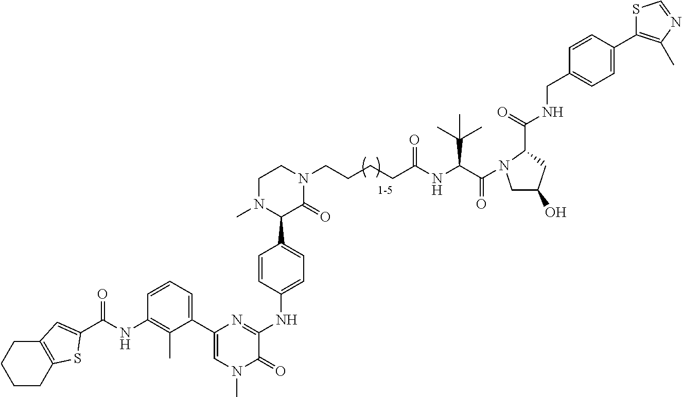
N1(C)C(C2=CC=C(NC3=NC(C4=CC=CC(NC(=O)C5=CC6=C(CCCC6)S5)=C4C)=CN(C)C3=O)C=C2)C(=O)N(CCCCC(NC(C(=O)N2CC(O)CC2C(NCC2=CC=C(C3=C(C)N=CS3)C=C2)=O)C(C)(C)C)=O)CC1
